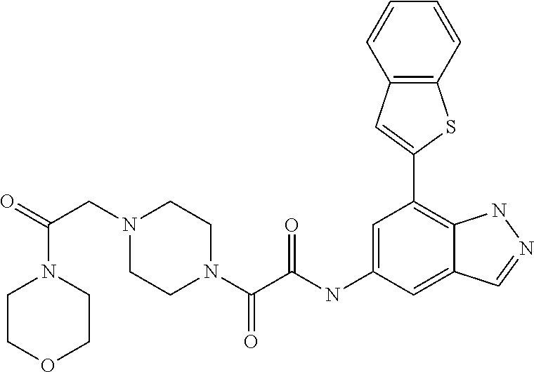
N1(C(=O)C(=O)NC2=CC(C3=CC4=C(S3)C=CC=C4)=C3C(=C2)C=NN3)CCN(CC(N2CCOCC2)=O)CC1
